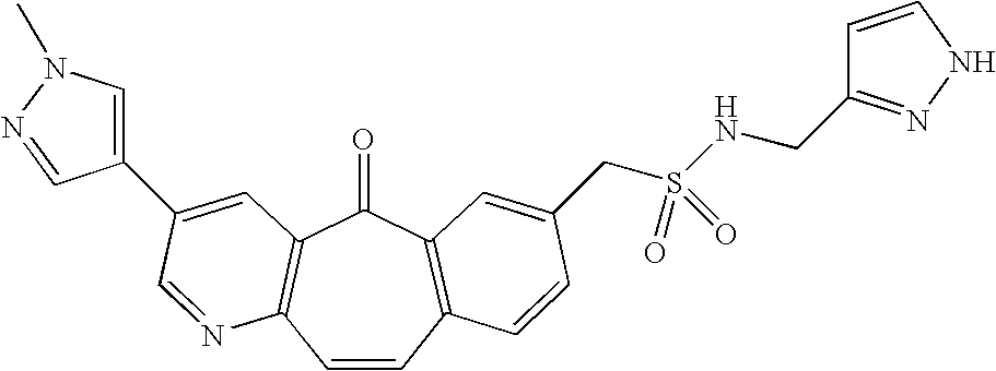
C1=CC2=C(C(=O)C3=C1N=CC(C1=CN(C)N=C1)=C3)C=C(CS(=O)(=O)NCC1=NNC=C1)C=C2
